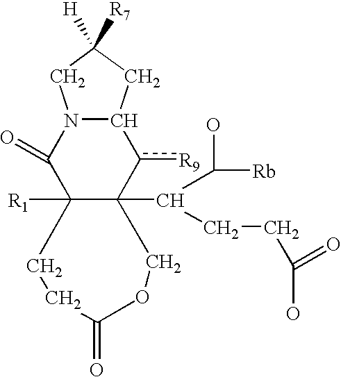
C12([R1])C(=O)N3C(c([R9])C1(C(C(O)[Rb])CCC(O)=O)COC(=O)CC2)CC([R7])([H])C3
